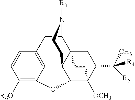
C1([R6O])=C2C3=C(C=C1)CC1C45C3(C(C([OCH3])(C(C(C)([R4])[R5])C4)cc5)O2)CCN1[R3]
